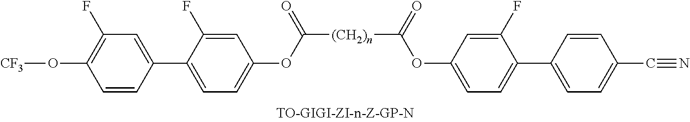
[(CH2)n](C(=O)OC1=CC=C(C2=CC(F)=C(O[CF3])C=C2)C(F)=C1)C(OC1=CC=C(C2=CC=C(C#N)C=C2)C(F)=C1)=O
